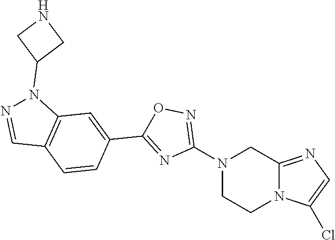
N12C(=NC=C1Cl)CN(C1=NOC(C3=CC4=C(C=C3)C=NN4C3CNC3)=N1)CC2
